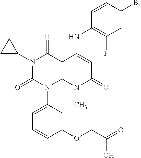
C1(NC2=CC(=O)N(C)C3=C2C(=O)N(C2CC2)C(=O)N3C2=CC=CC(OCC(=O)O)=C2)=C(F)C=C(Br)C=C1
